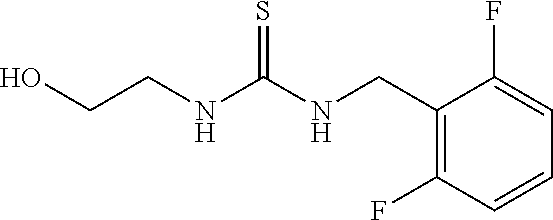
C1(CNC(NCCO)=S)=C(F)C=CC=C1F
